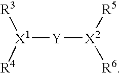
[X1]([Y][X2]([R5])[R6])([R3])[R4]
